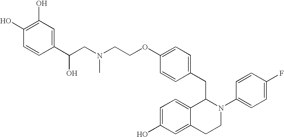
O(C1=CC=C(CC2C3=CC=C(O)C=C3CCN2C2=CC=C(F)C=C2)C=C1)CCN(CC(C1=CC(O)=C(O)C=C1)O)C
